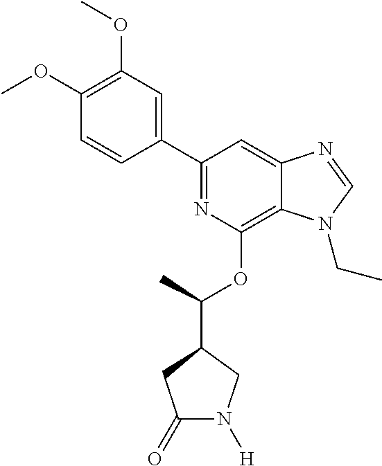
C1(C2=NC(OC(C)C3CC(=O)N([H])C3)=C3C(=C2)N=CN3CC)=CC(OC)=C(OC)C=C1
